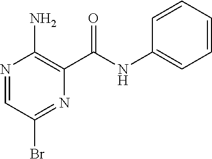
N1=CC(Br)=NC(C(NC2=CC=CC=C2)=O)=C1N
